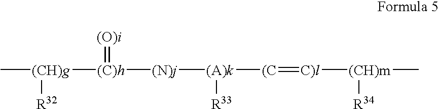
C[(CH)g]([(C)h]([(N)j][(A)k]([(C]=[C)l][(CH)m](C)[R34])[R33])=[(O)i])[R32]
